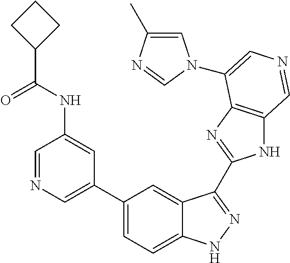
C1=C(C)N=CN1C1=CN=CC2=C1N=C(C1=NNC3=CC=C(C4=CN=CC(NC(C5CCC5)=O)=C4)C=C31)N2
